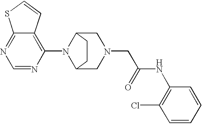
C1=NC(N2C3CN(CC(NC4=C(Cl)C=CC=C4)=O)CC2CC3)=C2C(=N1)SC=C2
